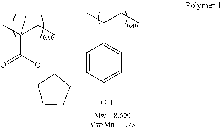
C(C(OC1(C)CCCC1)=O)(CC)(C)C.C1=CC(O)=CC=C1C(CC)C
